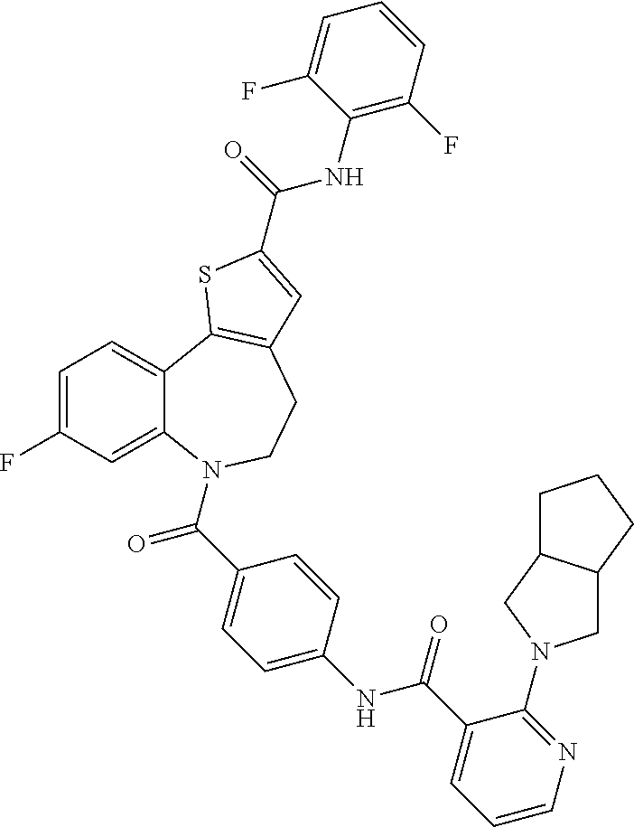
C1=C(F)C=C2C(=C1)C1=C(CCN2C(C2=CC=C(NC(C3=CC=CN=C3N3CC4C(C3)CCC4)=O)C=C2)=O)C=C(C(=O)NC2=C(F)C=CC=C2F)S1
